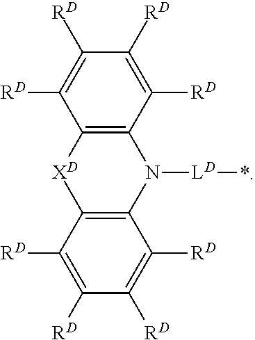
C1([RD])=C([RD])C2=C(C([RD])=C1[RD])N([LD]*)C1=C(C([RD])=C([RD])C([RD])=C1[RD])[XD]2
